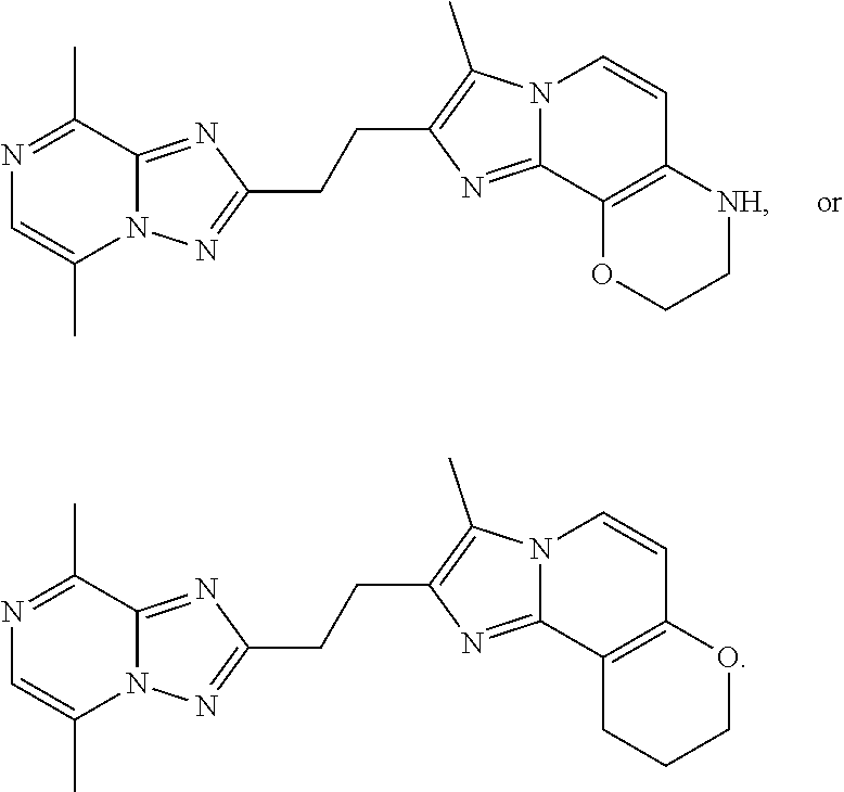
N1=C(C)C2=NC(CCC3=C(C)N4C(=N3)C3=C(C=C4)[NH]CCO3)=NN2C(C)=C1.N1=C(C)C2=NC(CCC3=C(C)N4C(=N3)C3=C(C=C4)OCCC3)=NN2C(C)=C1
